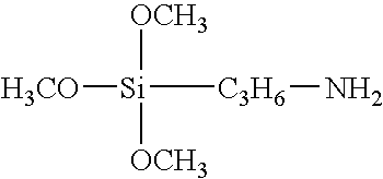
[H3CO][Si]([C3H6]N)([OCH3])[OCH3]
